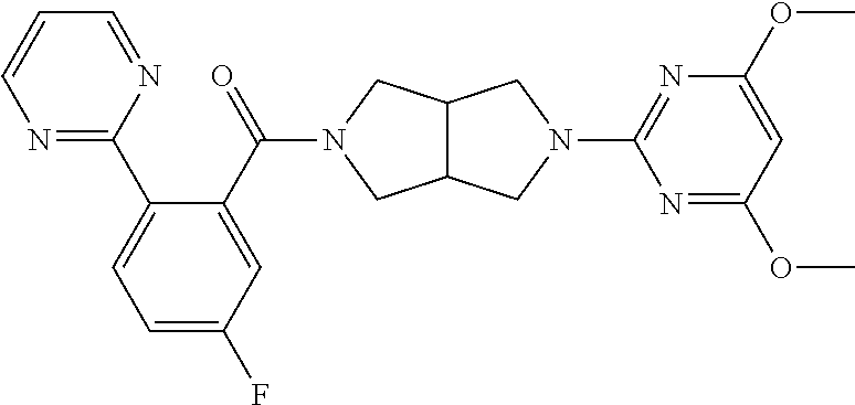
N1=C(C2=CC=C(F)C=C2C(=O)N2CC3C(C2)CN(C2=NC(OC)=CC(OC)=N2)C3)N=CC=C1
